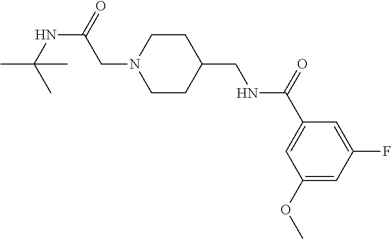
C1(OC)=CC(F)=CC(C(=O)NCC2CCN(CC(NC(C)(C)C)=O)CC2)=C1
